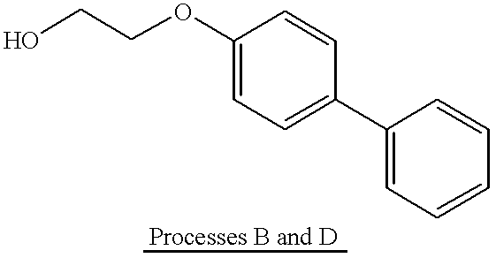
OCCOC1=CC=C(C2=CC=CC=C2)C=C1
